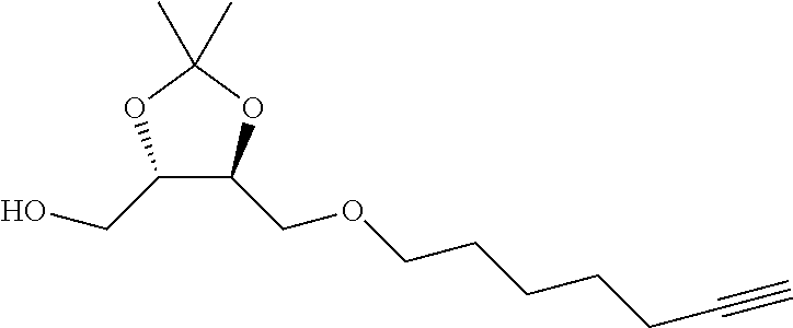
C1(CO)C(COCCCCCC#C)OC(C)(C)O1
